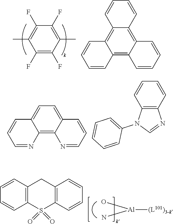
C1(F)=C(C)C(F)=C(F)C(C)=C1F.C12=C3C(=C4C(=C1C=CC=C2)C=CC=C4)C=CC=C3.C1=C2C(=C3C(=C1)C=CC=N3)N=CC=C2.C12=C(N(C3=CC=CC=C3)C=N1)C=CC=C2.[(L101)3-k][Al](O)N.C12=C(S(=O)(=O)C3=C(C1)C=CC=C3)C=CC=C2
